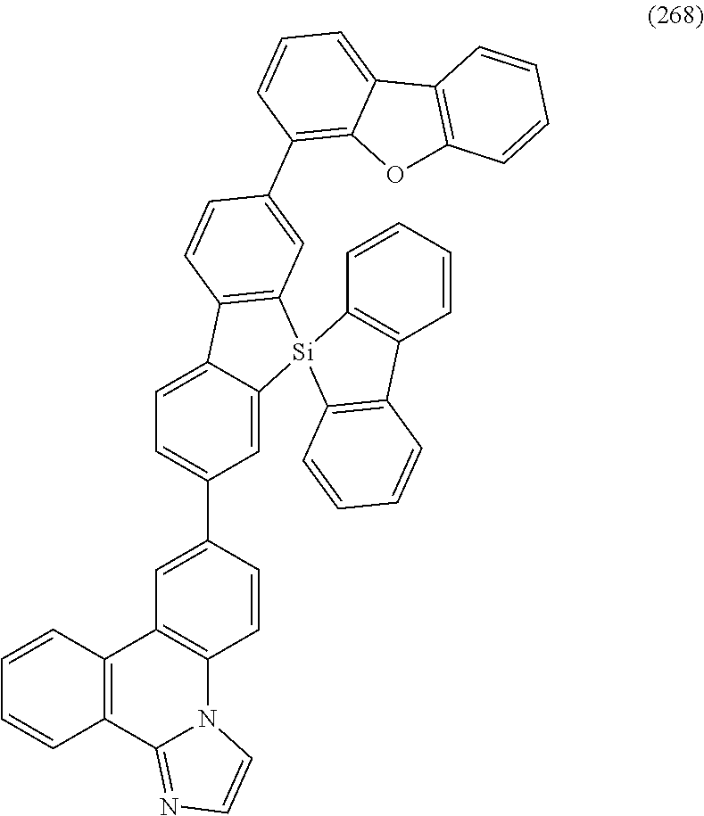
C1=CC(C2=CC=C3C(=C2)[Si]2(C4=C3C=CC(C3=C5C(=CC=C3)C3=C(O5)C=CC=C3)=C4)C3=C(C4=C2C=CC=C4)C=CC=C3)=CC2=C1N1C(=NC=C1)C1=C2C=CC=C1
